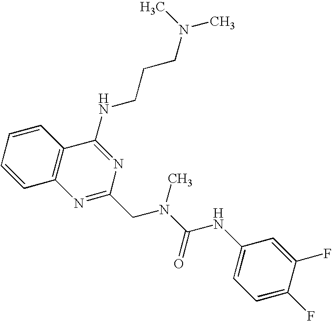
C1=CC2=C(C=C1)C(NCCCN(C)C)=NC(CN(C(=O)NC1=CC=C(F)C(F)=C1)C)=N2
